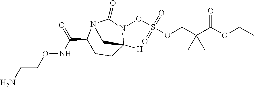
CCOC(C(COS(=O)(=O)ON1C2([H])CCC(C(NOCCN)=O)N(C1=O)C2)(C)C)=O
